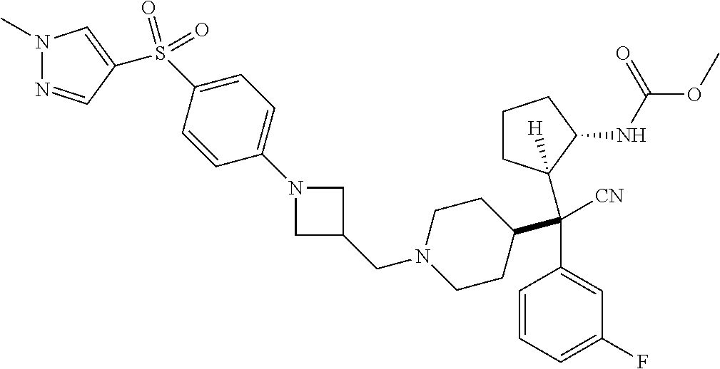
N1(CC2CN(C3=CC=C(S(C4=CN(C)N=C4)(=O)=O)C=C3)C2)CCC(C(C2=CC(F)=CC=C2)([CN])C2([H])CCCC2NC(OC)=O)CC1
